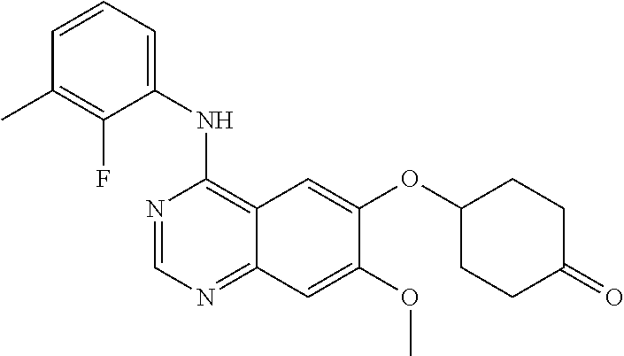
C1(NC2=C3C(=NC=N2)C=C(OC)C(OC2CCC(=O)CC2)=C3)=CC=CC(C)=C1F
